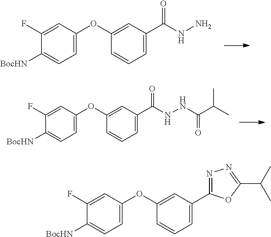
C1=C(OC2=CC(C(NN)=O)=CC=C2)C=C(F)C([BocHN])=C1.C1=C(OC2=CC(C(NNC(C(C)C)=O)=O)=CC=C2)C=C(F)C([BocHN])=C1.C1=C(OC2=CC(C3=NN=C(C(C)C)O3)=CC=C2)C=C(F)C([BocHN])=C1
